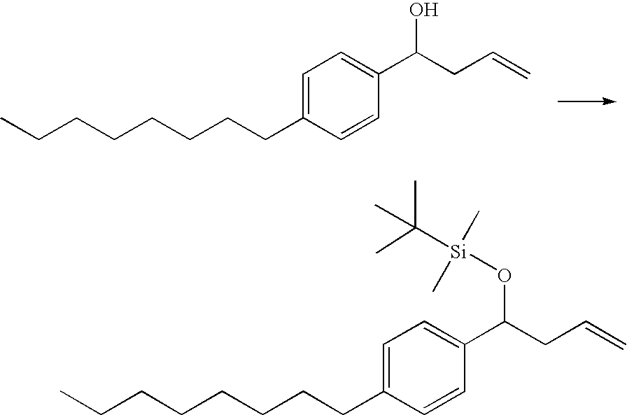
C(CCCCCCC1=CC=C(C(CC=C)O)C=C1)C.C(CCCCCCC1=CC=C(C(CC=C)O[Si](C(C)(C)C)(C)C)C=C1)C
